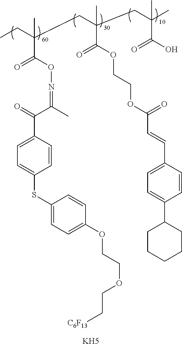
CCC(C)(CC(C(OCCOC(C=CC1=CC=C(C2CCCCC2)C=C1)=O)=O)(CC(C)(C(O)=O)C)C)C(ON=C(C(=O)C1=CC=C(SC2=CC=C(OCCOCC[C6F13])C=C2)C=C1)C)=O.[K]
